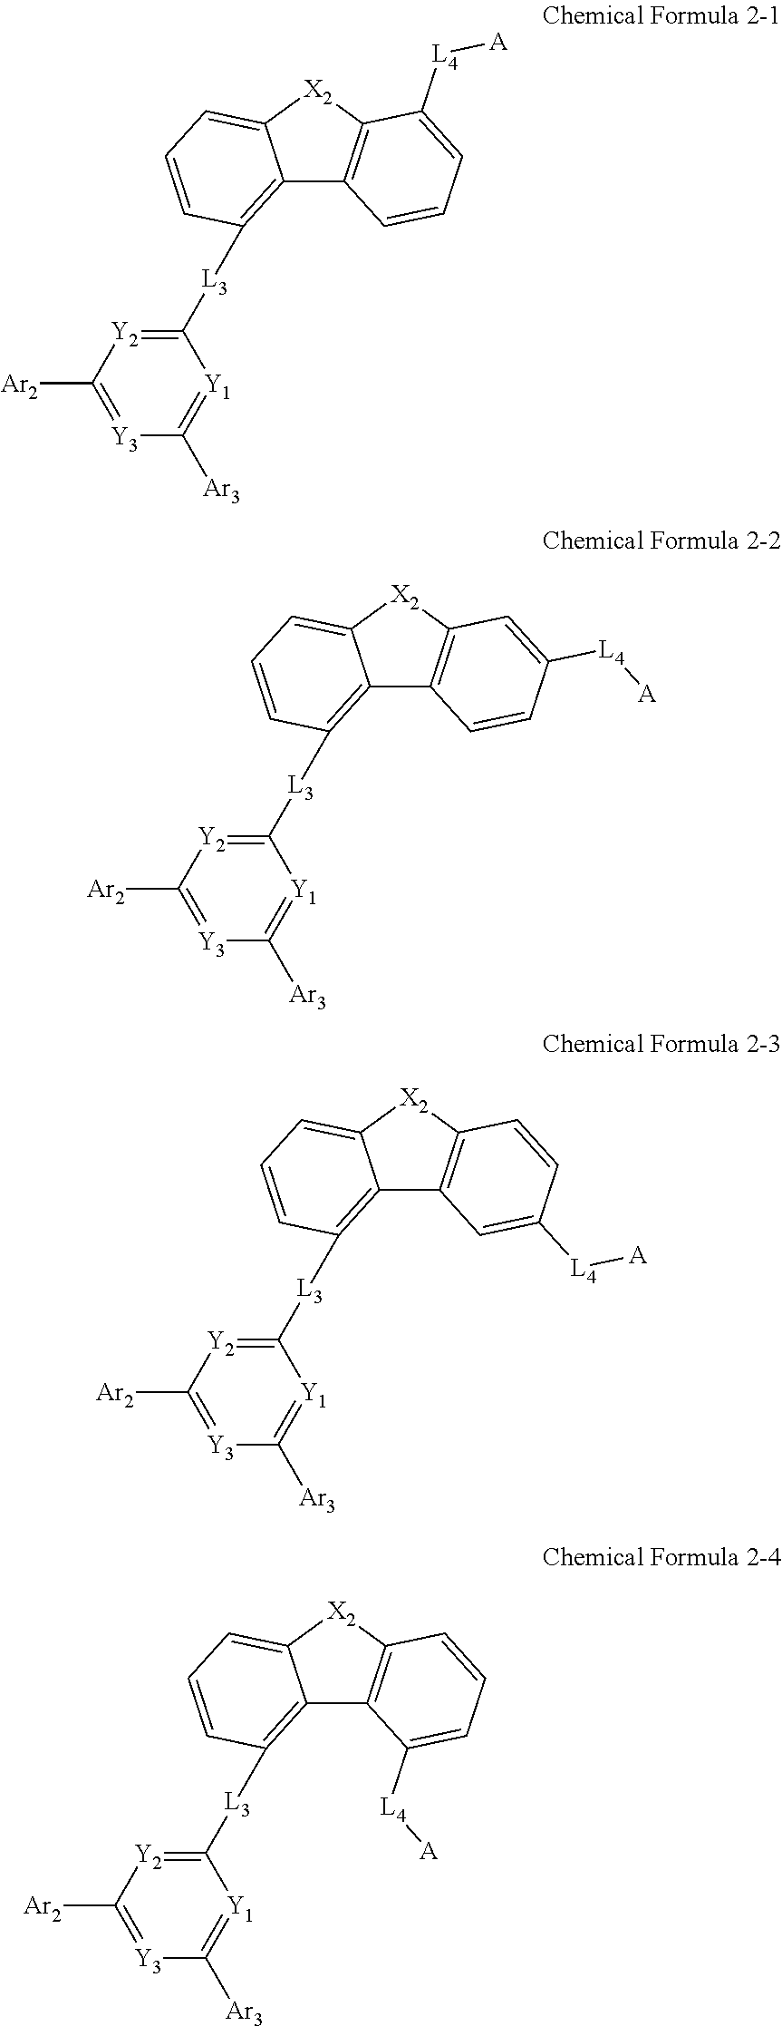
C12=C([L3]C3=[Y2]C([Ar2])=[Y3]C([Ar3])=[Y1]3)C=CC=C1[X2]C1=C2C=CC=C1[L4][A].C12=C([L3]C3=[Y2]C([Ar2])=[Y3]C([Ar3])=[Y1]3)C=CC=C1[X2]C1=C2C=CC([L4][A])=C1.C12=C([L3]C3=[Y2]C([Ar2])=[Y3]C([Ar3])=[Y1]3)C=CC=C1[X2]C1=C2C=C([L4][A])C=C1.C12=C([L3]C3=[Y2]C([Ar2])=[Y3]C([Ar3])=[Y1]3)C=CC=C1[X2]C1=C2C([L4][A])=CC=C1
